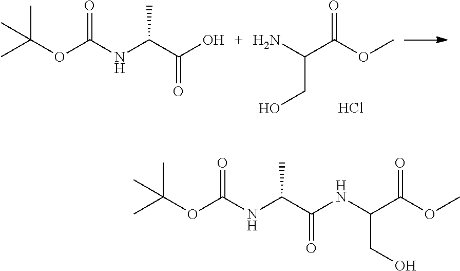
O=C(OC(C)(C)C)NC(C)C(=O)O.O=C(C(N)CO)OC.Cl.O=C(OC(C)(C)C)NC(C)C(=O)NC(CO)C(=O)OC
